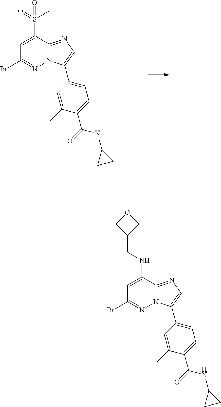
C1=C(S(C)(=O)=O)C2=NC=C(C3=CC=C(C(=O)NC4CC4)C(C)=C3)N2N=C1Br.C1=C(NCC2COC2)C2=NC=C(C3=CC=C(C(=O)NC4CC4)C(C)=C3)N2N=C1Br
